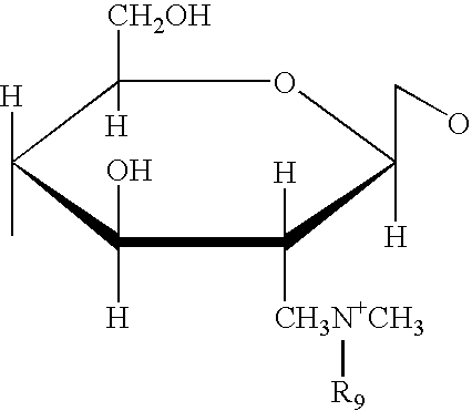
C1([CH2OH])([H])C([H])(C)C([H])(O)C([H])([CH3N+CH3][R9])C(CO)([H])O1
